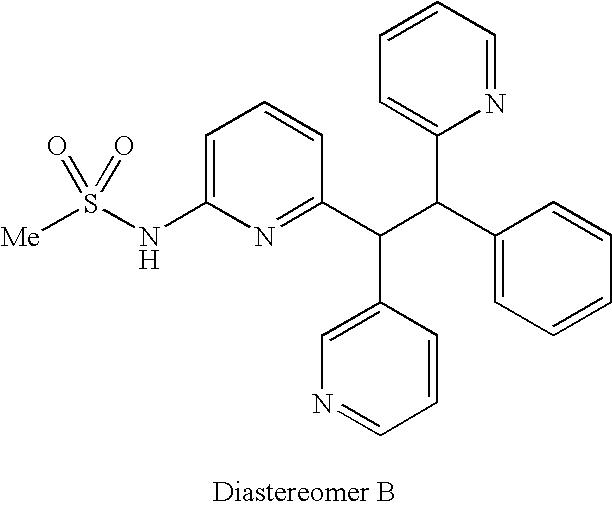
C1=C(NS([Me])(=O)=O)N=C(C(C(C2=CC=CC=C2)C2=CC=CC=N2)C2=CN=CC=C2)C=C1
